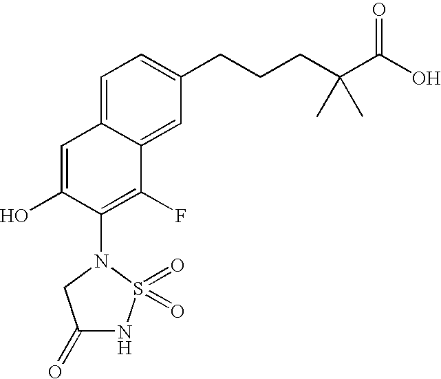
C1(=O)NS(=O)(=O)N(C2=C(F)C3=CC(CCCC(C(=O)O)(C)C)=CC=C3C=C2O)C1
